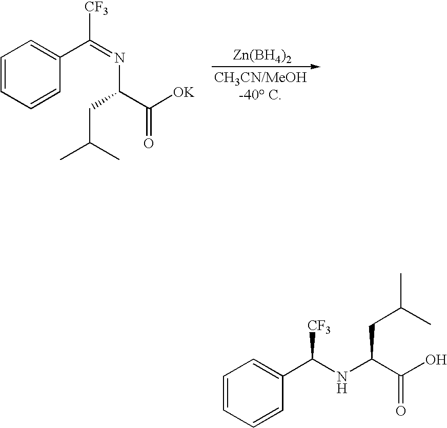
C1=CC=CC(C(=NC(CC(C)C)C([OK])=O)[CF3])=C1.[Zn(BH4)2].C1=CC=CC(C(NC(C(O)=O)CC(C)C)[CF3])=C1
